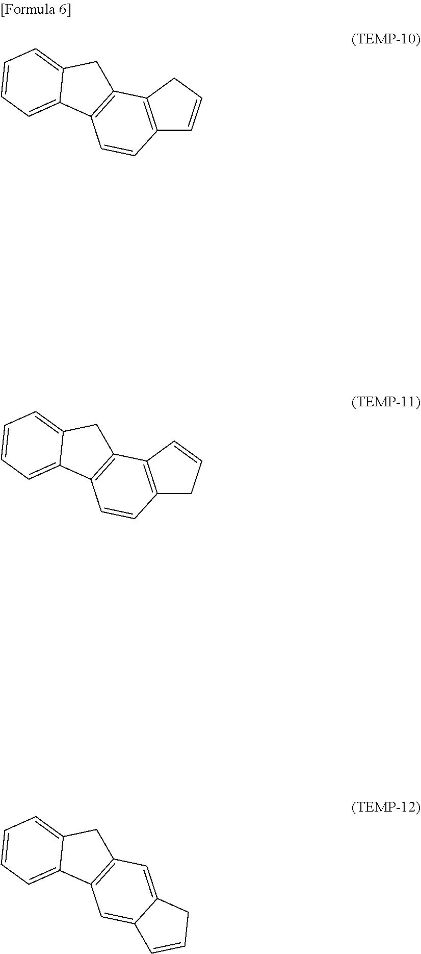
C12=C(CC=C1)C1=C(C=C2)C2=CC=CC=C2C1.C12=C(C=CC1)C1=C(C=C2)C2=CC=CC=C2C1.C12=CC3=C(C=C1C=CC2)C1=CC=CC=C1C3
